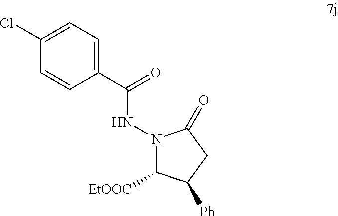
C1(Cl)=CC=C(C(=O)NN2C([EtOOC])C([Ph])CC2=O)C=C1
